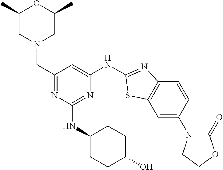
C1=C(N2C(=O)OCC2)C=CC2=C1SC(NC1=CC(CN3CC(C)OC(C)C3)=NC(NC3CCC(O)CC3)=N1)=N2
